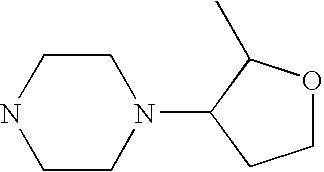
C1CN(C2CCOC2C)CCN1
